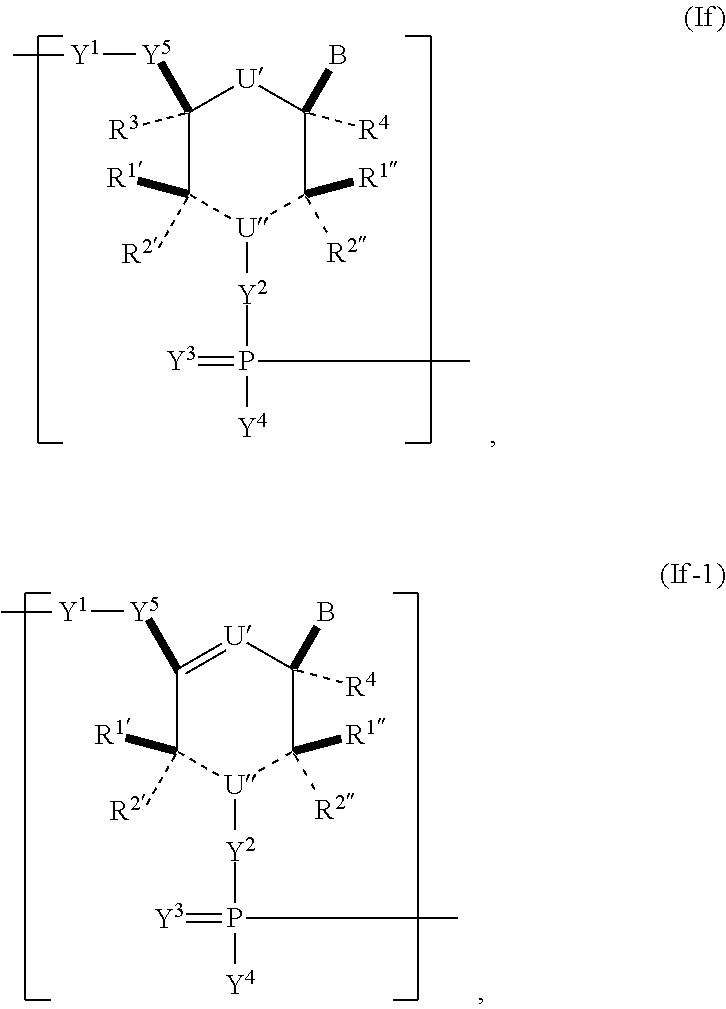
C1([Y5][Y1]C)([R3])C([R1])([R2])[U]([Y2]P([Y4])(C)=[Y3])C([R1])([R2])C(B)([R4])[U]1.C1([Y5][Y1]C)=[U]C(B)([R4])C([R1])([R2])[U]([Y2]P([Y4])(C)=[Y3])C1([R1])[R2]
